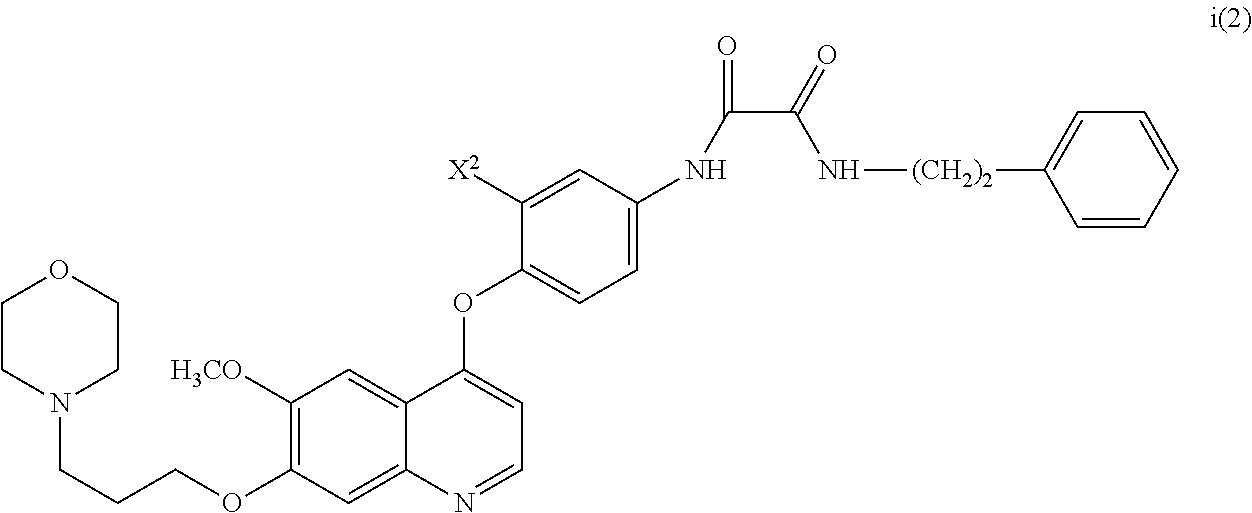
C1([H3CO])=C(OCCCN2CCOCC2)C=C2C(=C1)C(OC1=CC=C(NC(C(=O)N[(CH2)2]C3=CC=CC=C3)=O)C=C1[X2])=CC=N2
